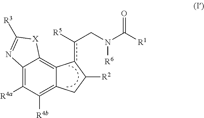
C12=C3C(=C([R4a])C([R4b])=C1CC([R2])c2c(CN(C([R1])=O)[R6])[R5])N=C([R3])[X]3
